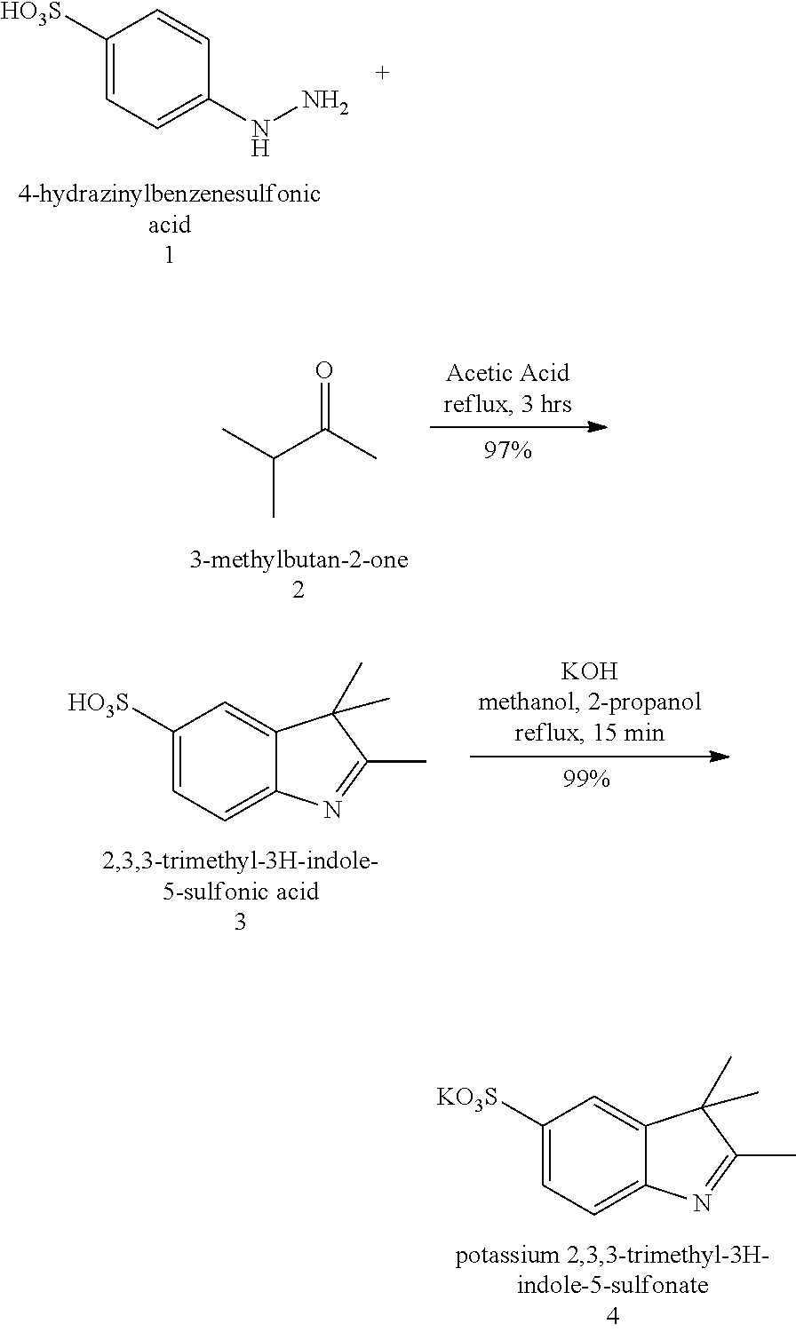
C1([HO3S])=CC=C(NN)C=C1.CC(C(C)=O)C.C1([HO3S])=CC=C2C(=C1)C(C)(C)C(C)=N2.C1([KO3S])=CC=C2C(=C1)C(C)(C)C(C)=N2
